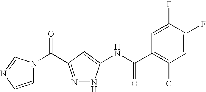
N1=C(C(N2C=CN=C2)=O)C=C(NC(C2=C(Cl)C=C(F)C(F)=C2)=O)N1
